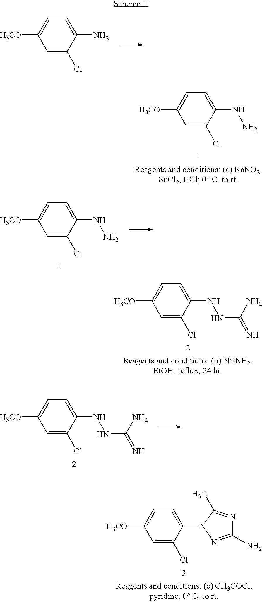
C1=C(Cl)C(NN)=CC=C1[H3CO].C1=C(Cl)C(N)=CC=C1[H3CO].C1=C(Cl)C(NNC(=N)N)=CC=C1[H3CO].C1=C(Cl)C(N2N=C(N)N=C2C)=CC=C1[H3CO].C1=C(Cl)C(NN)=CC=C1[H3CO].C1=C(Cl)C(NNC(=N)N)=CC=C1[H3CO]
